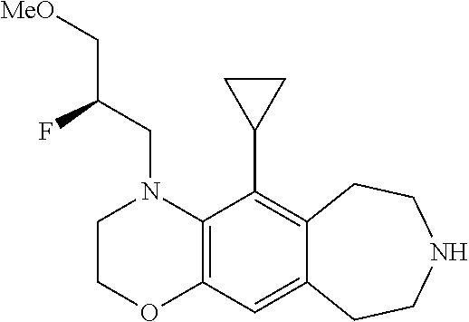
N1(CC(C[MeO])F)CCOC2=C1C(C1CC1)=C1C(=C2)CCNCC1
